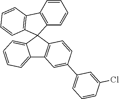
C12=C(C=CC=C1)C1=C(C=CC=C1)C21C2=C(C3=CC=CC=C31)C=C(C1=CC=CC(Cl)=C1)C=C2
